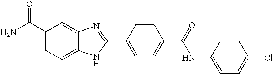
C1(C(N)=O)=CC=C2C(=C1)N=C(C1=CC=C(C(=O)NC3=CC=C(Cl)C=C3)C=C1)N2
